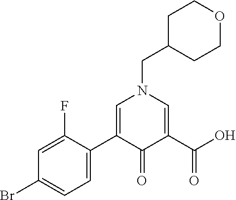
C1=C(C2=CN(CC3CCOCC3)C=C(C(O)=O)C2=O)C(F)=CC(Br)=C1
